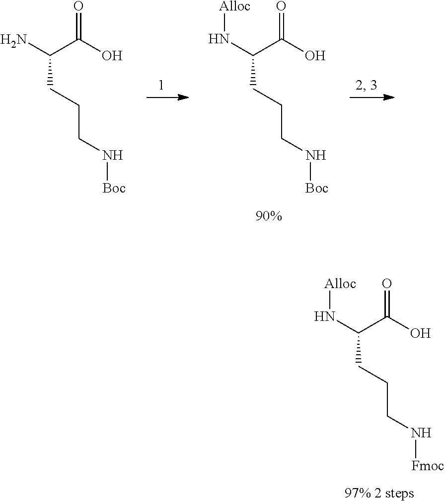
N(C(C(O)=O)CCCN[Fmoc])[Alloc].N(C(C(O)=O)CCCN[Boc])[Alloc].NC(C(O)=O)CCCN[Boc]
